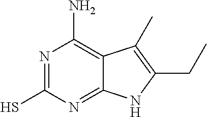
N1=C(S)N=C2C(=C1N)C(C)=C(CC)N2
